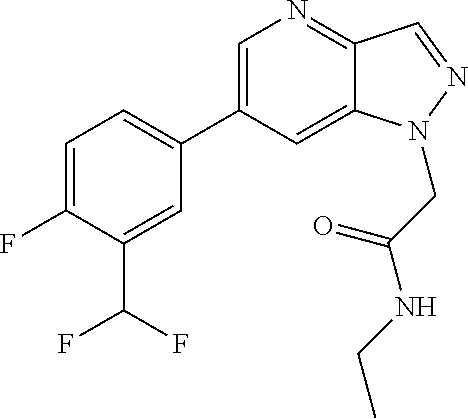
C1=C(C2=CC=C(F)C(C(F)F)=C2)C=C2C(=N1)C=NN2CC(NCC)=O
